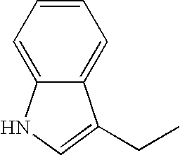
C12=CC=CC=C1C(CC)=CN2
